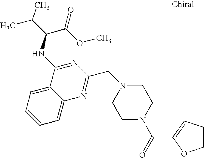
N1(CC2=NC3=CC=CC=C3C(NC(C(OC)=O)C(C)C)=N2)CCN(C(=O)C2=CC=CO2)CC1
